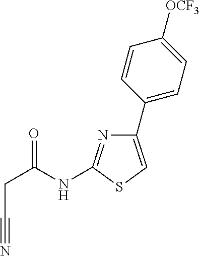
C1(C2=CC=C([OCF3])C=C2)=CSC(NC(CC#N)=O)=N1
